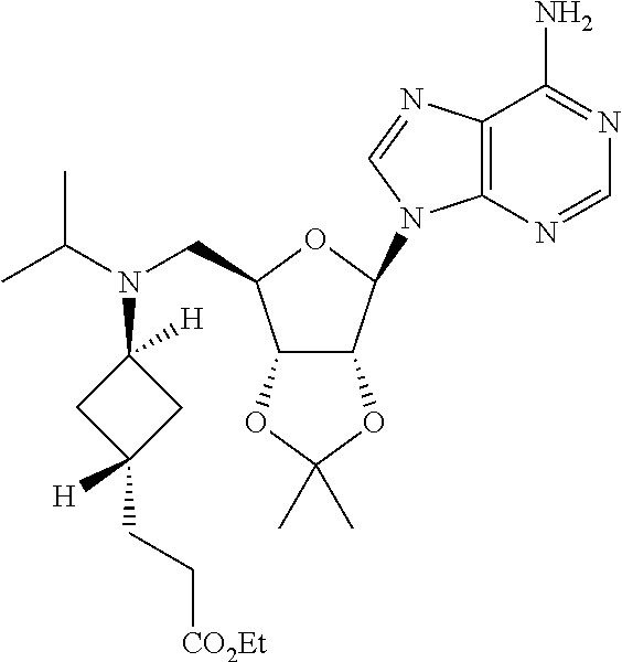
C12C(C(N3C4=C(N=C3)C(N)=NC=N4)OC1CN(C(C)C)C1([H])CC(CC[CO2Et])([H])C1)OC(C)(C)O2
